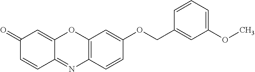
C12=C(C=CC(OCC3=CC(OC)=CC=C3)=C1)N=C1C(=CC(=O)C=C1)O2
